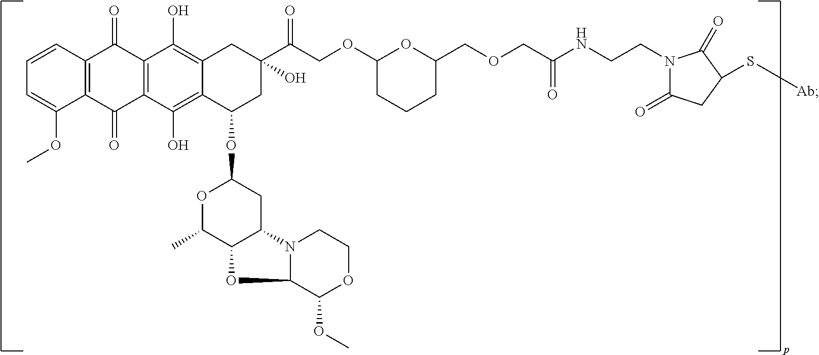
C1=CC2=C(C(OC)=C1)C(=O)C1=C(C2=O)C(O)=C2C(=C1O)C(OC1CC3C(C(C)O1)OC1N3CCOC1OC)CC(C(COC1CCCC(COCC(NCCN3C(=O)CC(S[Ab])C3=O)=O)O1)=O)(O)C2
